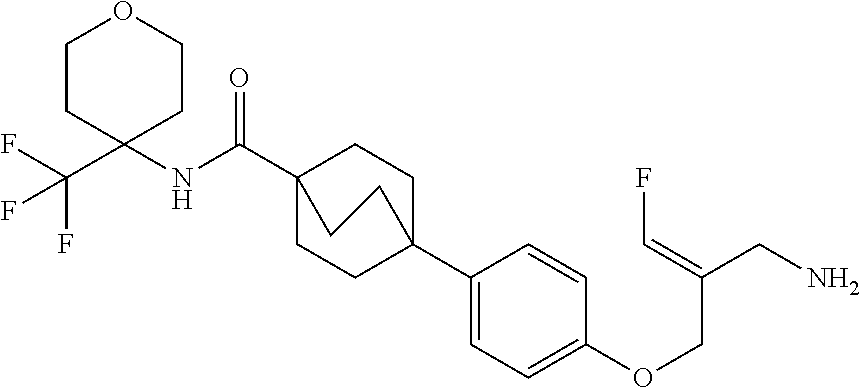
N(C(C12CCC(C3=CC=C(OCC(CN)=CF)C=C3)(CC1)CC2)=O)C1(C(F)(F)F)CCOCC1
